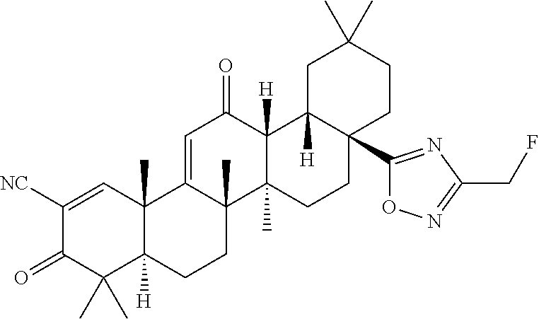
C12(C)C([H])(CCC3(C)C1=CC(=O)C1([H])C3(C)CCC3(C4=NC(CF)=NO4)C1([H])CC(C)(C)CC3)C(C)(C)C(=O)C([NC])=C2
